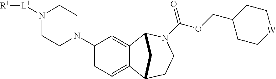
C1(N2CCN([L1][R1])CC2)=CC=C2C(=C1)C1N(C(OCC3CC[W]CC3)=O)CCC2C1
